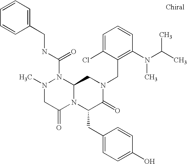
N(C(N1N(C)CC(=O)N2C1CN(CC1=C(N(C)C(C)C)C=CC=C1Cl)C(=O)C2CC1=CC=C(O)C=C1)=O)CC1=CC=CC=C1
